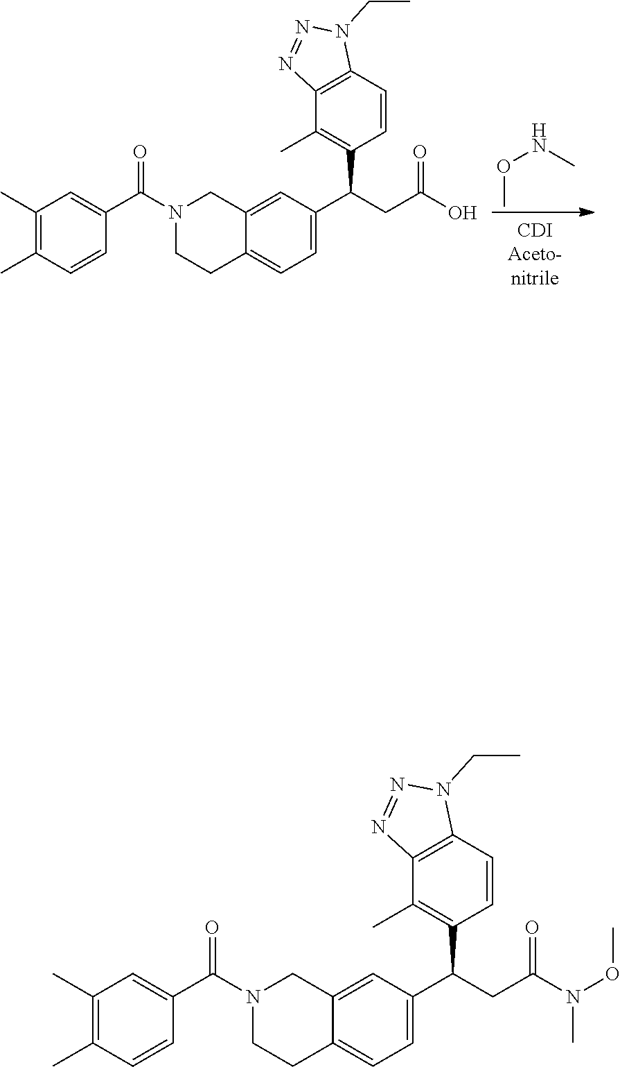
CONC.N1(C(C2=CC(C)=C(C)C=C2)=O)CCC2=CC=C(C(CC(=O)O)C3=C(C)C4=C(C=C3)N(CC)N=N4)C=C2C1.N1(C(C2=CC(C)=C(C)C=C2)=O)CCC2=CC=C(C(CC(=O)N(OC)C)C3=C(C)C4=C(C=C3)N(CC)N=N4)C=C2C1
